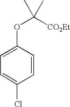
C1=CC(OC([CO2Et])(C)C)=CC=C1Cl
